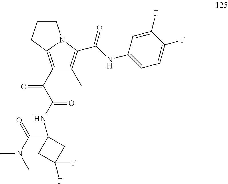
C1(C(C(NC2(C(N(C)C)=O)CC(F)(F)C2)=O)=O)=C2N(C(C(NC3=CC=C(F)C(F)=C3)=O)=C1C)CCC2
